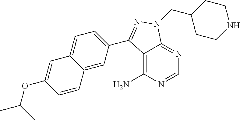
C1=NC(N)=C2C(=N1)N(CC1CCNCC1)N=C2C1=CC=C2C(=C1)C=CC(OC(C)C)=C2
